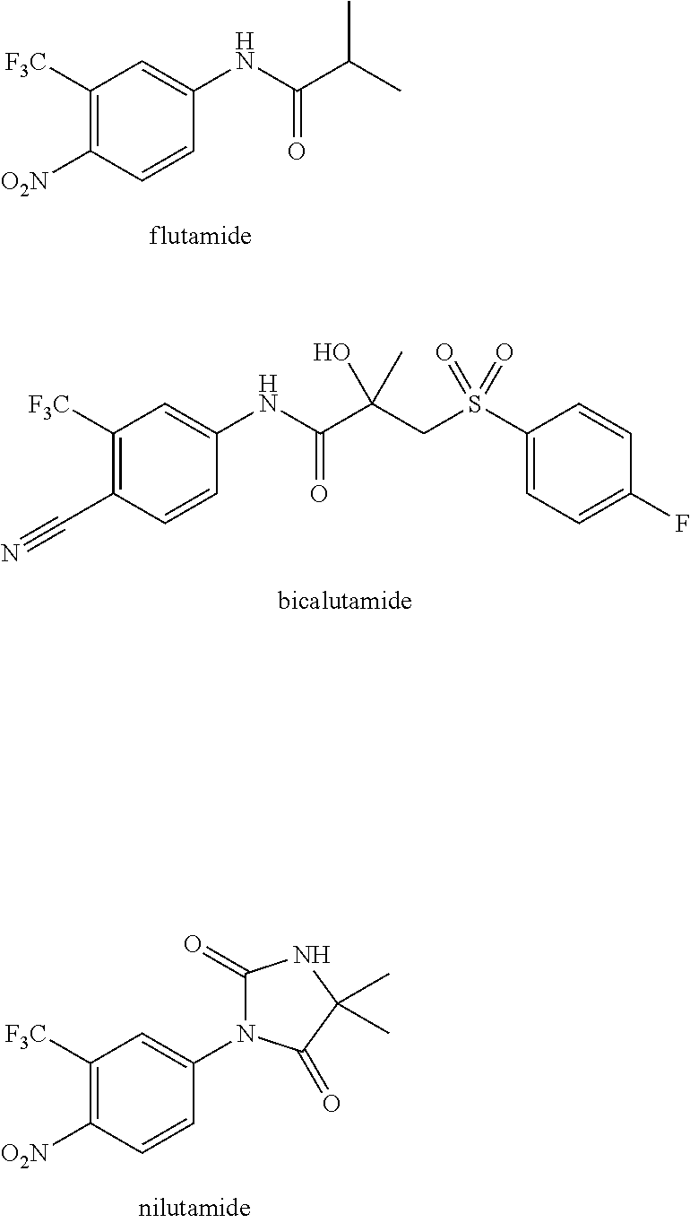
C1([F3C])=C([O2N])C=CC(NC(C(C)C)=O)=C1.C1([F3C])=C(C#N)C=CC(NC(C(CS(C2=CC=C(F)C=C2)(=O)=O)(O)C)=O)=C1.C1([F3C])=C([O2N])C=CC(N2C(=O)NC(C)(C)C2=O)=C1
